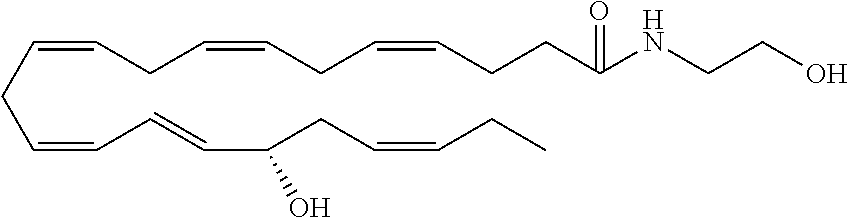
C(CC=CC=CC(CC=CCC)O)=CCC=CCC=CCCC(NCCO)=O
